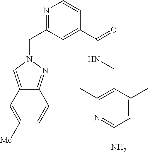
N1=C(CN2C=C3C(=N2)C=CC([Me])=C3)C=C(C(NCC2=C(C)N=C(N)C=C2C)=O)C=C1
